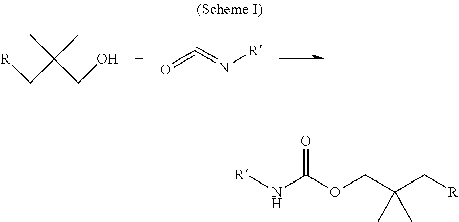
[R]CC(CO)(C)C.O=C=N[R].[R]NC(OCC(C[R])(C)C)=O
